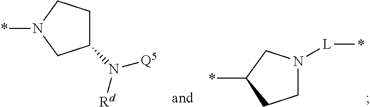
C1N([L]*)CC(*)C1.C1(N([Rd])[Q5])CCN(*)C1
